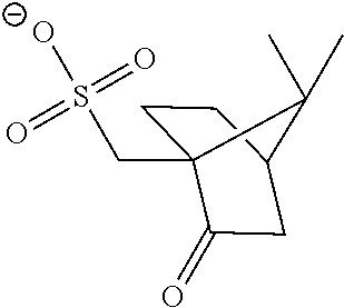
[O-]S(=O)(=O)CC12CCC(CC1=O)C2(C)C
